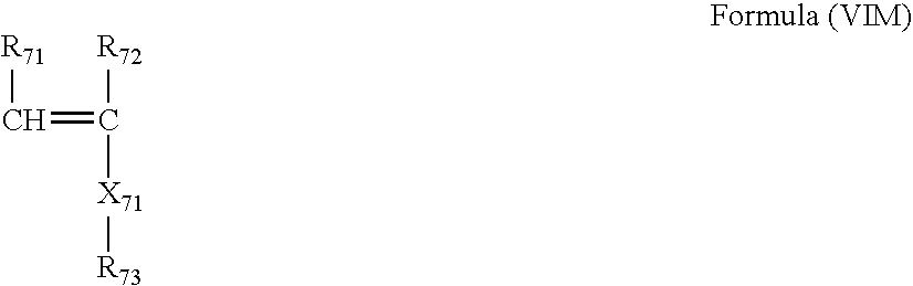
[R71]C=C([R72])[X71][R73]
